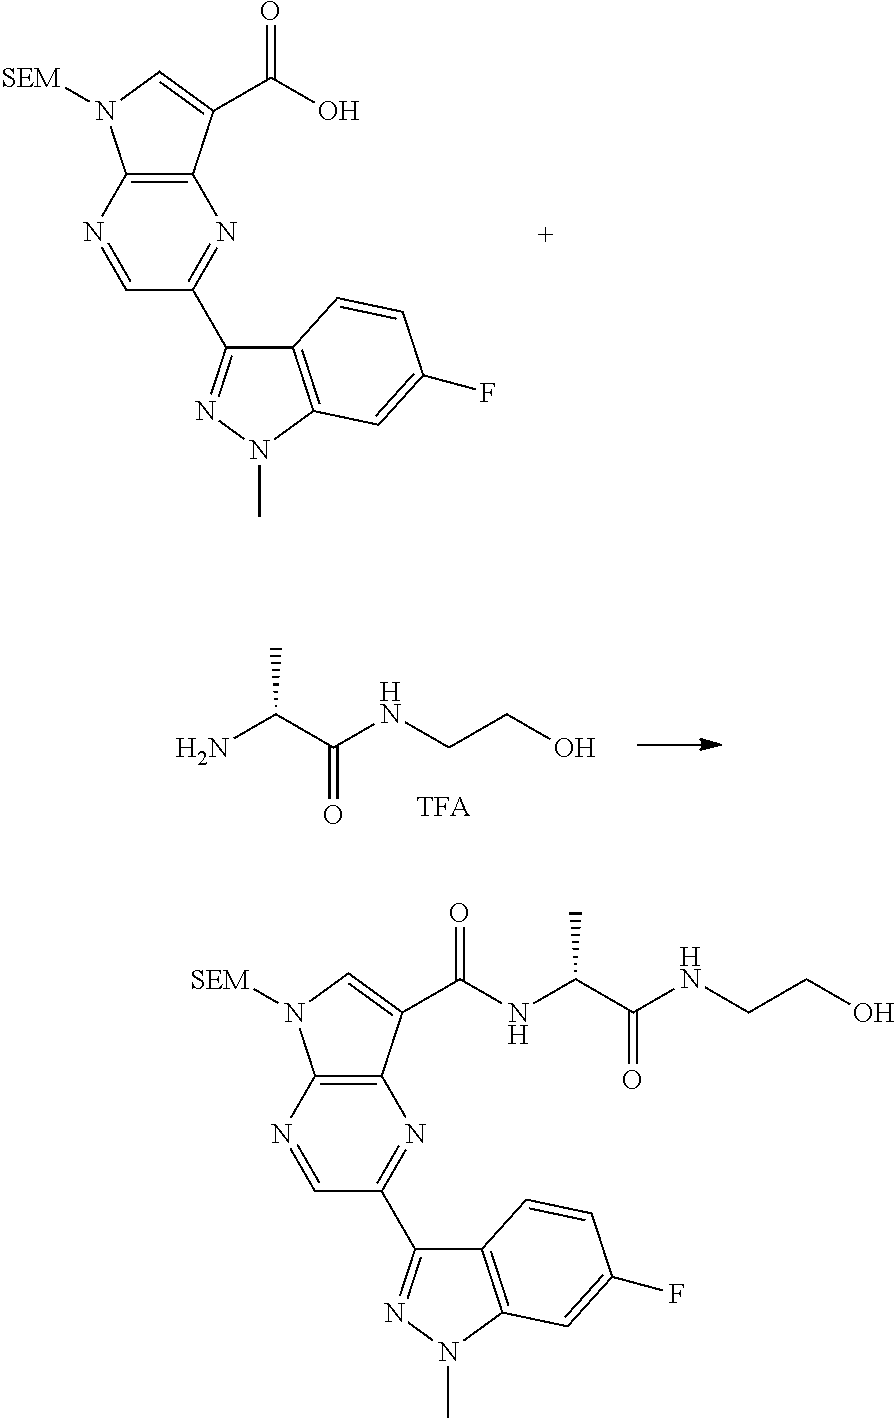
C12=C(C(C(O)=O)=CN1[SEM])N=C(C1=NN(C)C3=C1C=CC(F)=C3)C=N2.NC(C(=O)NCCO)C.C12=C(C(C(NC(C(=O)NCCO)C)=O)=CN1[SEM])N=C(C1=NN(C)C3=C1C=CC(F)=C3)C=N2
